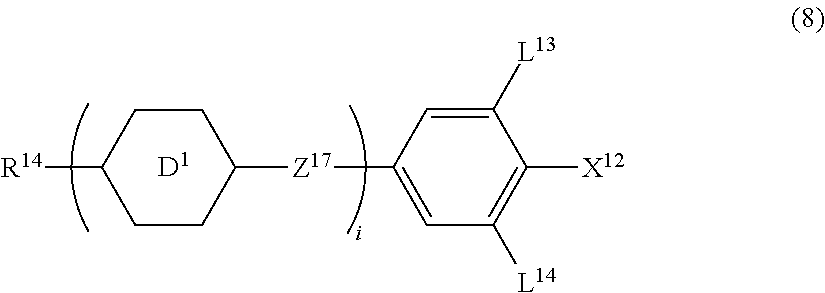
C1([L13])=CC([Z17]C2CCC([R14])CC2)=CC([L14])=C1[X12]
